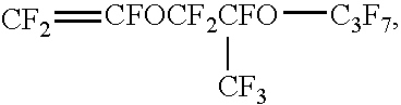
[CF2]=[CFOCF2CFO]([C3F7])[CF3]
